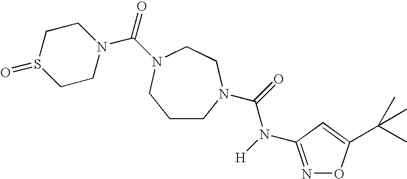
C1CN(C(=O)N([H])C2=NOC(C(C)(C)C)=C2)CCN(C(=O)N2CCS(=O)CC2)C1
